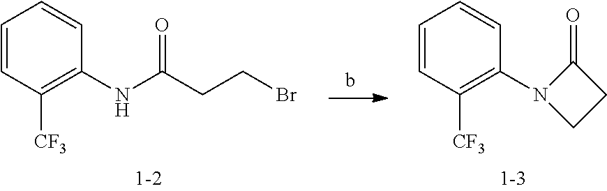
C1=CC([CF3])=C(NC(CCBr)=O)C=C1.C1=CC([CF3])=C(N2CCC2=O)C=C1
